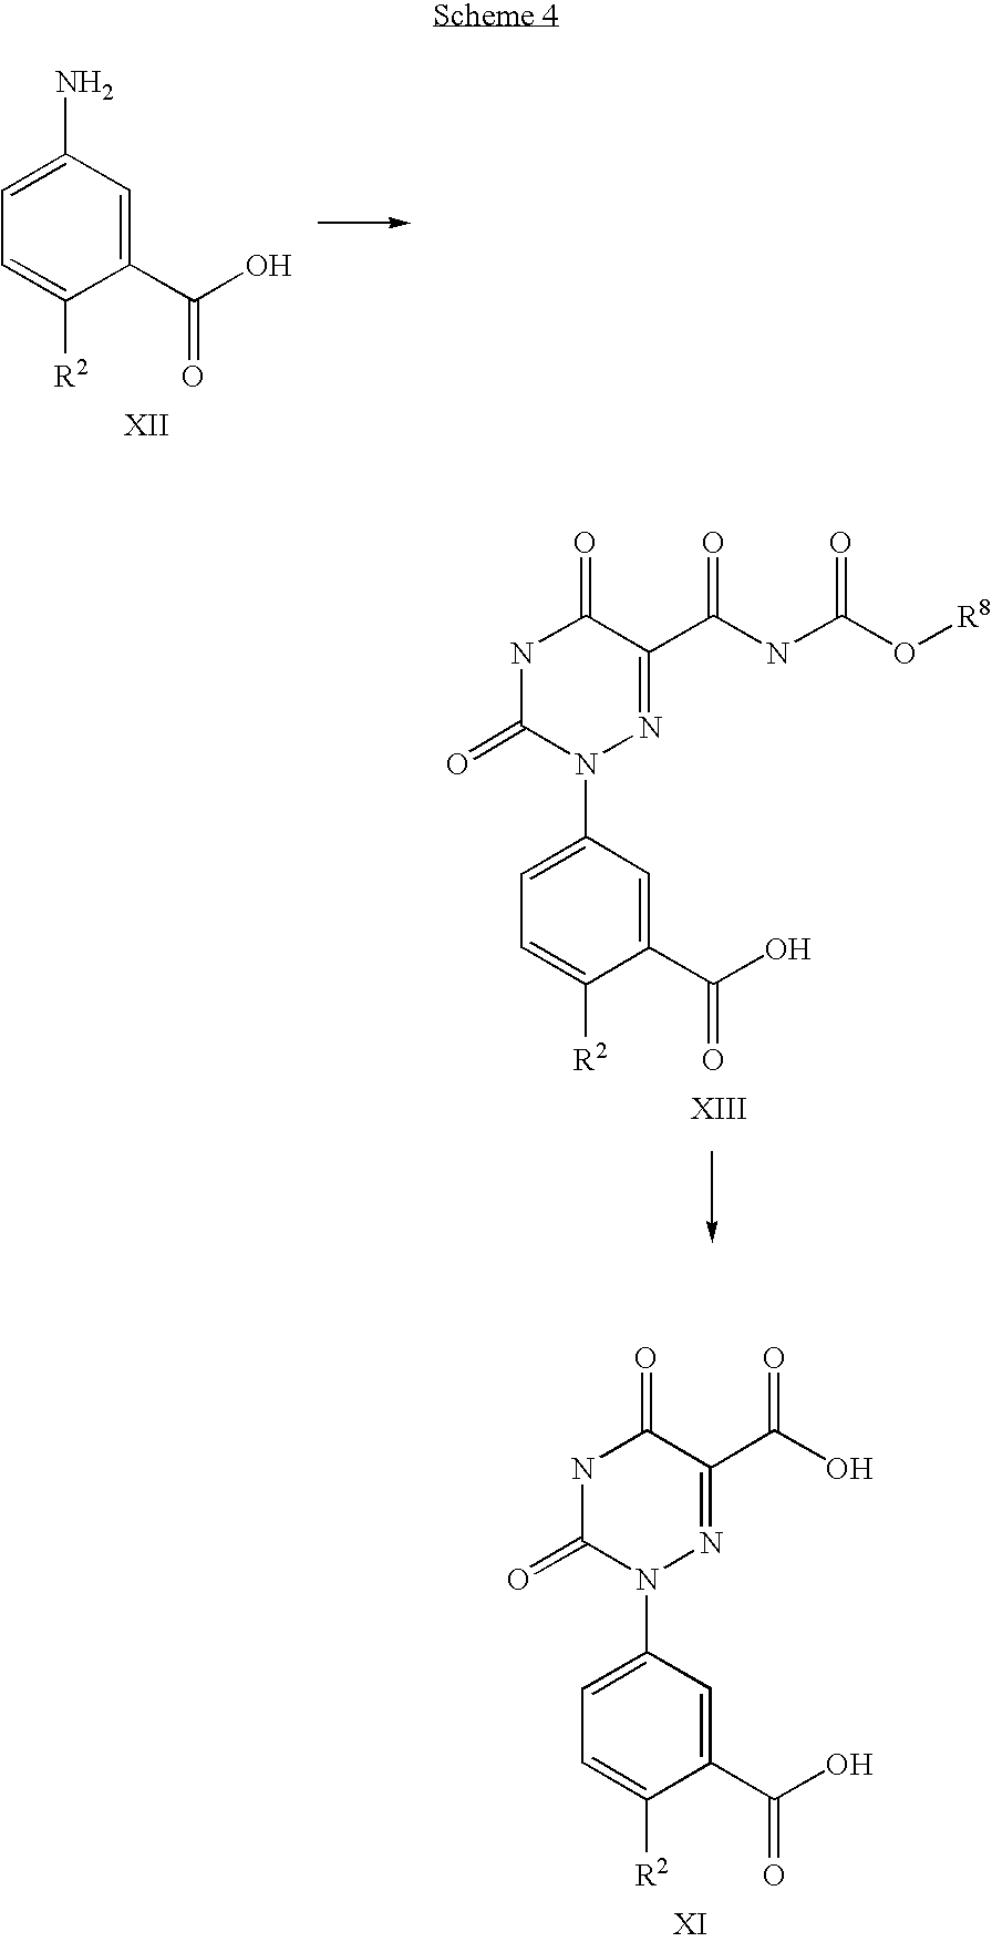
C1(C(O)=O)=CC(N)=CC=C1[R2].N1C(=O)N(C2=CC=C([R2])C(C(=O)O)=C2)N=C(C(NC(O[R8])=O)=O)C1=O.N1C(=O)N(C2=CC=C([R2])C(C(=O)O)=C2)N=C(C(O)=O)C1=O
